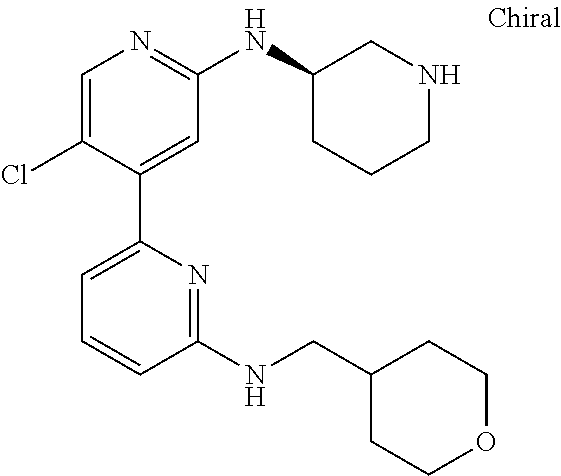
C1=C(Cl)C(C2=CC=CC(NCC3CCOCC3)=N2)=CC(NC2CCCNC2)=N1
